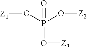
O(P(O[Z2])(=O)O[Z3])[Z1]
